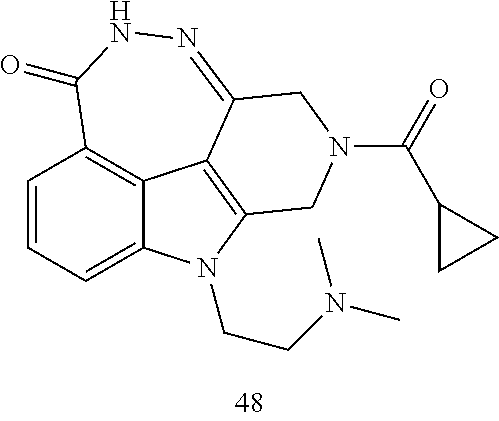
C1=CC=C2C3=C1C(=O)NN=C1C3=C(N2CCN(C)C)CN(C(=O)C2CC2)C1
